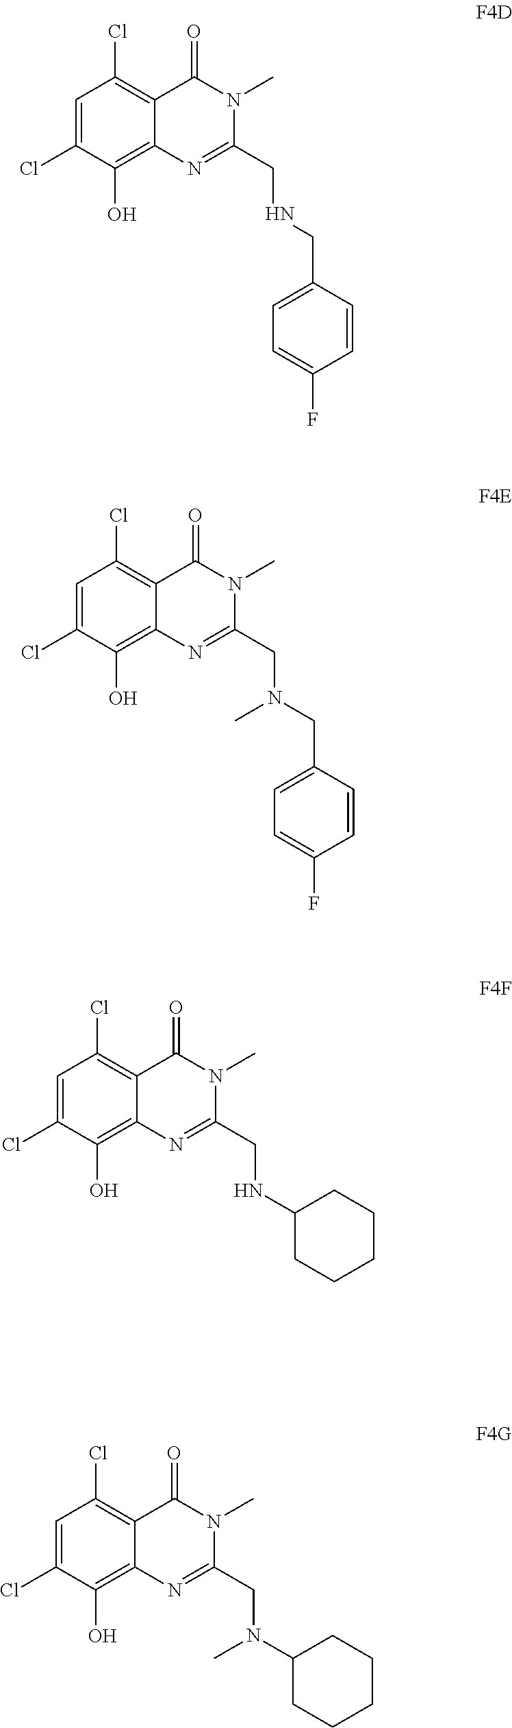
C1=C(Cl)C(O)=C2C(=C1Cl)C(=O)N(C)C(CNCC1=CC=C(F)C=C1)=N2.C1=C(Cl)C(O)=C2C(=C1Cl)C(=O)N(C)C(CNC1CCCCC1)=N2.C1=C(Cl)C(O)=C2C(=C1Cl)C(=O)N(C)C(CN(CC1=CC=C(F)C=C1)C)=N2.C1=C(Cl)C(O)=C2C(=C1Cl)C(=O)N(C)C(CN(C1CCCCC1)C)=N2
